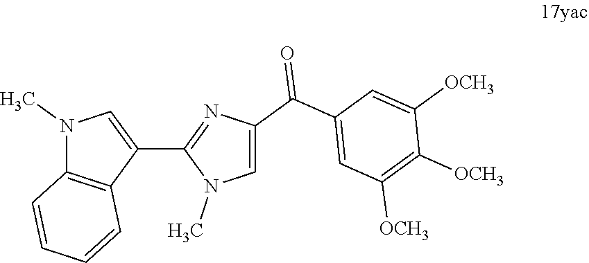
N1(C)C2=C(C(C3=NC(C(C4=CC([OCH3])=C([OCH3])C([OCH3])=C4)=O)=CN3C)=C1)C=CC=C2
